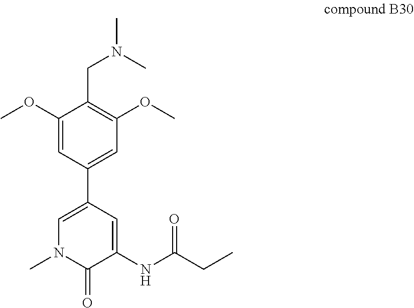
CN(C)CC1=C(OC)C=C(C2=CN(C)C(=O)C(NC(CC)=O)=C2)C=C1OC
